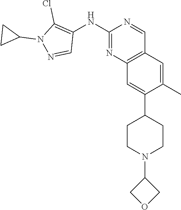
C12=C(C=C(C)C(C3CCN(C4COC4)CC3)=C1)C=NC(NC1=C(Cl)N(C3CC3)N=C1)=N2
